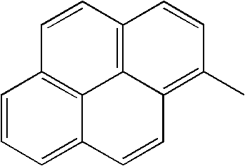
C1=CC=C2C3=C1C=CC1=C3C(=C(C)C=C1)C=C2
